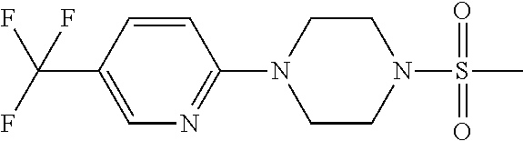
C1(N2CCN(S(=O)(C)=O)CC2)=NC=C(C(F)(F)F)C=C1
